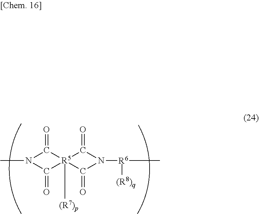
CN1C(=O)[R5]2([(R7)p])(C(=O)N([R6](C)[(R8)q])C2=O)C1=O
